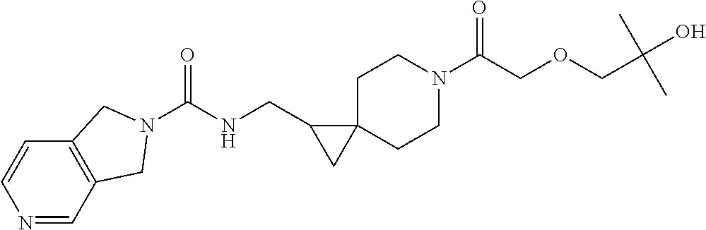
O=C(COCC(O)(C)C)N1CCC2(CC1)C(CNC(=O)N1CC3=C(C=CN=C3)C1)C2
